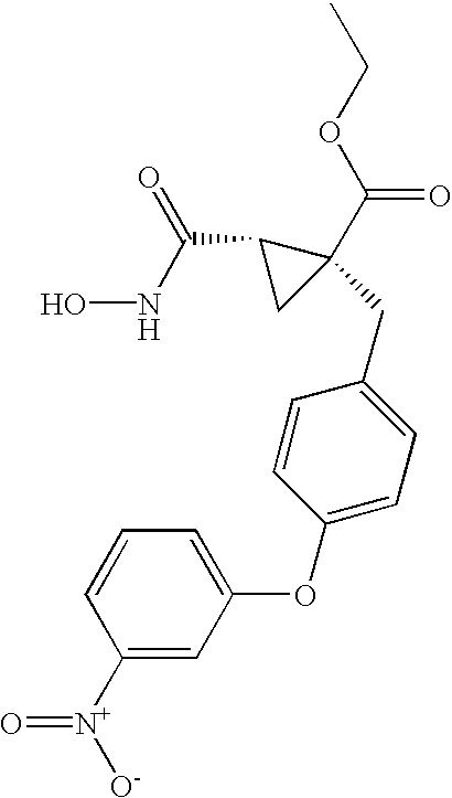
ONC(C1CC1(C(OCC)=O)CC1=CC=C(OC2=CC=CC([N+]([O-])=O)=C2)C=C1)=O
